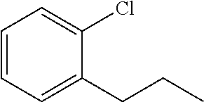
C1(CCC)=CC=CC=C1Cl
